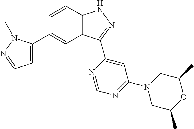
C1=CC2=C(C=C1C1=CC=NN1C)C(C1=CC(N3CC(C)OC(C)C3)=NC=N1)=NN2
